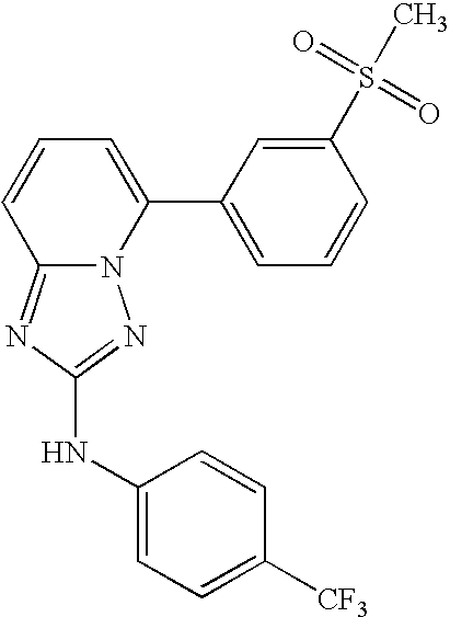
N12C(=NC(NC3=CC=C([CF3])C=C3)=N1)C=CC=C2C1=CC=CC(S(C)(=O)=O)=C1
